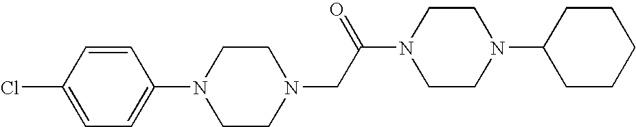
N1(CC(N2CCN(C3CCCCC3)CC2)=O)CCN(C2=CC=C(Cl)C=C2)CC1
